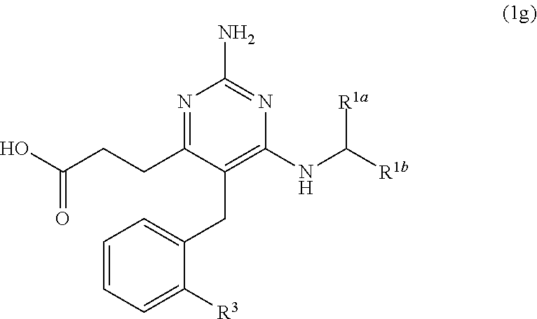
C1=CC=C([R3])C(CC2=C(NC([R1a])[R1b])N=C(N)N=C2CCC(O)=O)=C1
